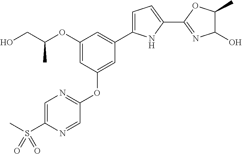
C1=C(S(C)(=O)=O)N=CC(OC2=CC(C3=CC=C(C4=NC(O)C(C)O4)N3)=CC(OC(CO)C)=C2)=N1
